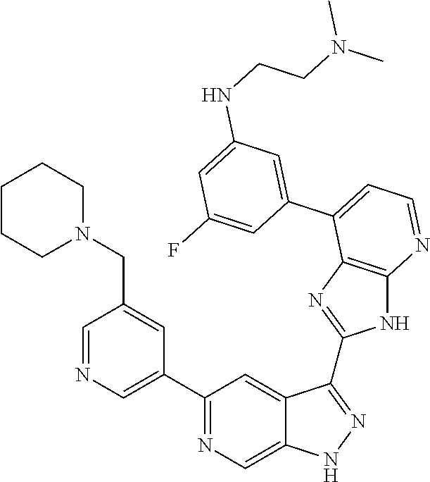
C1=NC=C(C2=NC=C3C(=C2)C(C2=NC4=C(N2)N=CC=C4C2=CC(NCCN(C)C)=CC(F)=C2)=NN3)C=C1CN1CCCCC1
